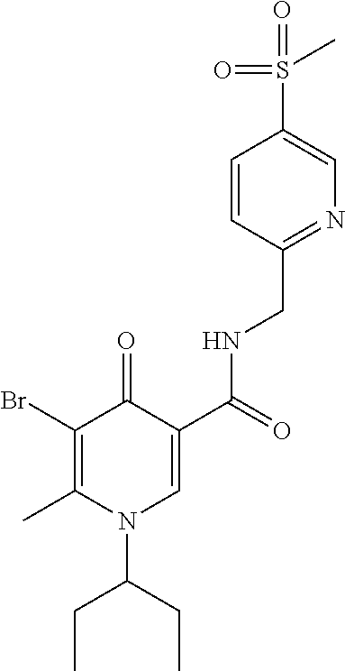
BrC1=C(C)N(C(CC)CC)C=C(C(=O)NCC2=NC=C(S(C)(=O)=O)C=C2)C1=O
